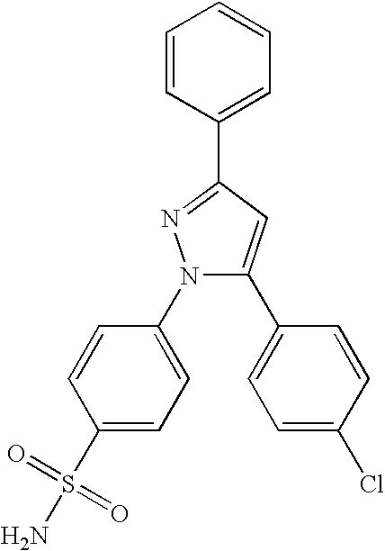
N1(C2=CC=C(S(N)(=O)=O)C=C2)C(C2=CC=C(Cl)C=C2)=CC(C2=CC=CC=C2)=N1
